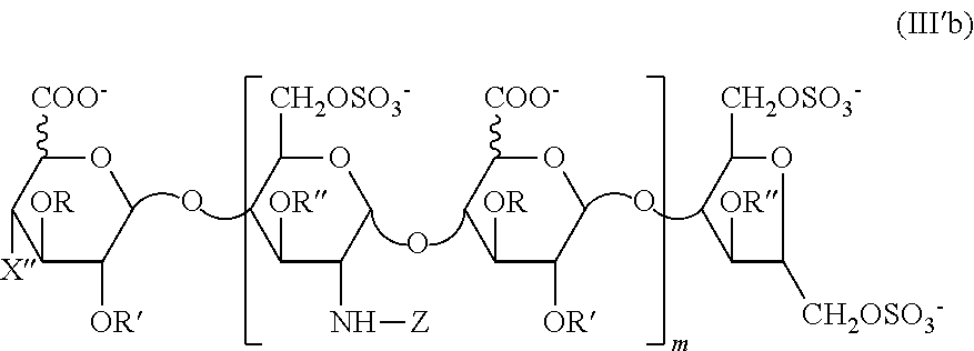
C1([OR])C(N[Z])COC([CH2OSO3-])C1.O.C1([OR])C([OR])COC([COO-])C1.O.C1([OR])C([CH2OSO3-])OC([CH2OSO3-])C1.O.C1([OR])C([OR])COC([COO-])C1[X]
